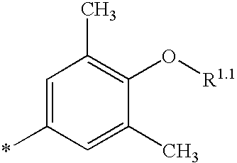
C1=C(*)C=C(C)C(O[R1.1])=C1C
